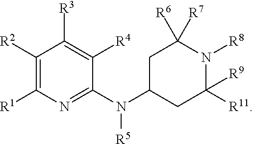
C1([R2])=C([R1])N=C(N(C2CC([R9])([R11])N([R8])C([R7])([R6])C2)[R5])C([R4])=C1[R3]
